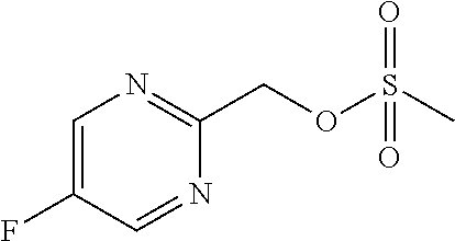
C1=C(F)C=NC(COS(C)(=O)=O)=N1
